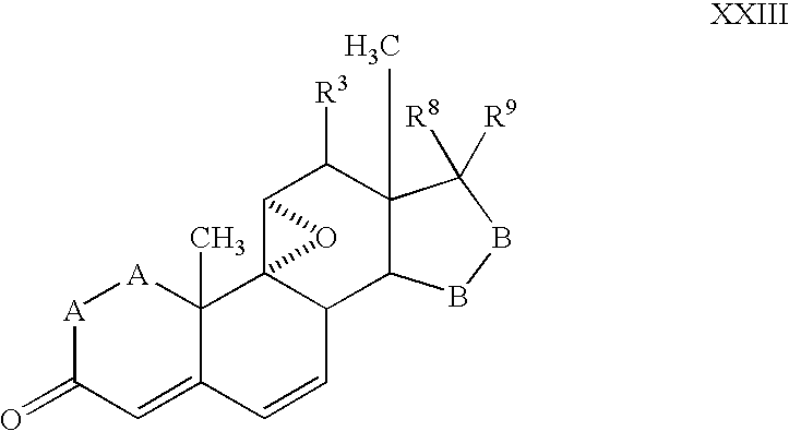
[A]1C(=O)C=C2C(C)([A]1)C13C(C=C2)C2C(C)(C([R3])C1O3)C([R8])([R9])BB2
